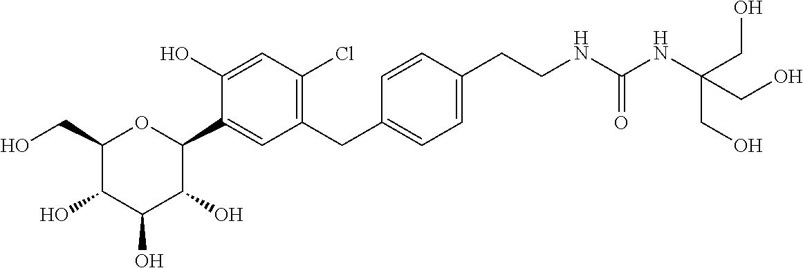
C1(CO)C(O)C(O)C(O)C(C2=CC(CC3=CC=C(CCNC(NC(CO)(CO)CO)=O)C=C3)=C(Cl)C=C2O)O1
